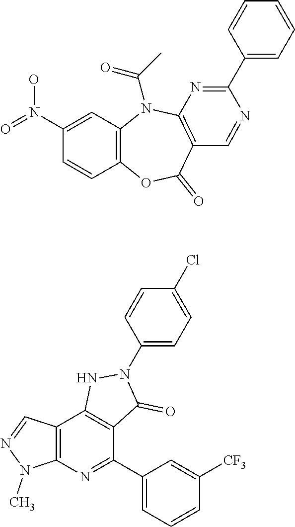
O=N(C1=CC2=C(C=C1)OC(=O)C1=C(N2C(=O)C)N=C(C2=CC=CC=C2)N=C1)O.C12=C(N=C(C3=CC=CC([CF3])=C3)C3=C1NN(C1=CC=C(Cl)C=C1)C3=O)N(C)N=C2
